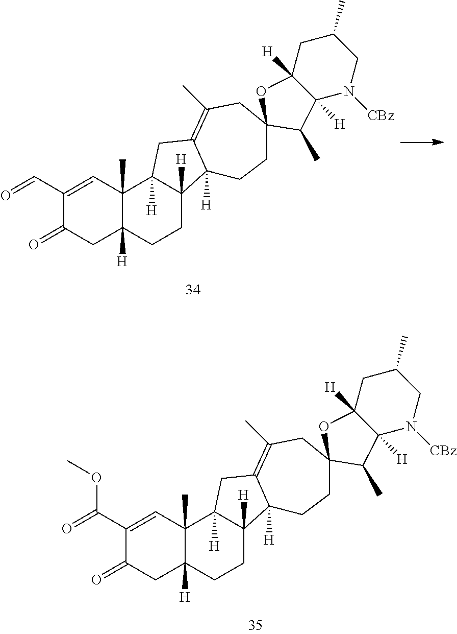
C1(C=O)=CC2(C)C([H])(CC1=O)CCC1([H])C2([H])CC2=C(C)CC3(CCC12[H])OC1([H])C([H])(N([CBz])CC(C)C1)C3C.C1(C(=O)OC)=CC2(C)C([H])(CC1=O)CCC1([H])C2([H])CC2=C(C)CC3(CCC12[H])OC1([H])C([H])(N([CBz])CC(C)C1)C3C
